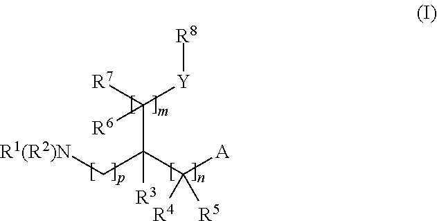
[R1(R2)N]CC(C([A])([R4])[R5])(C([R7])([Y][R8])[R6])[R3]
